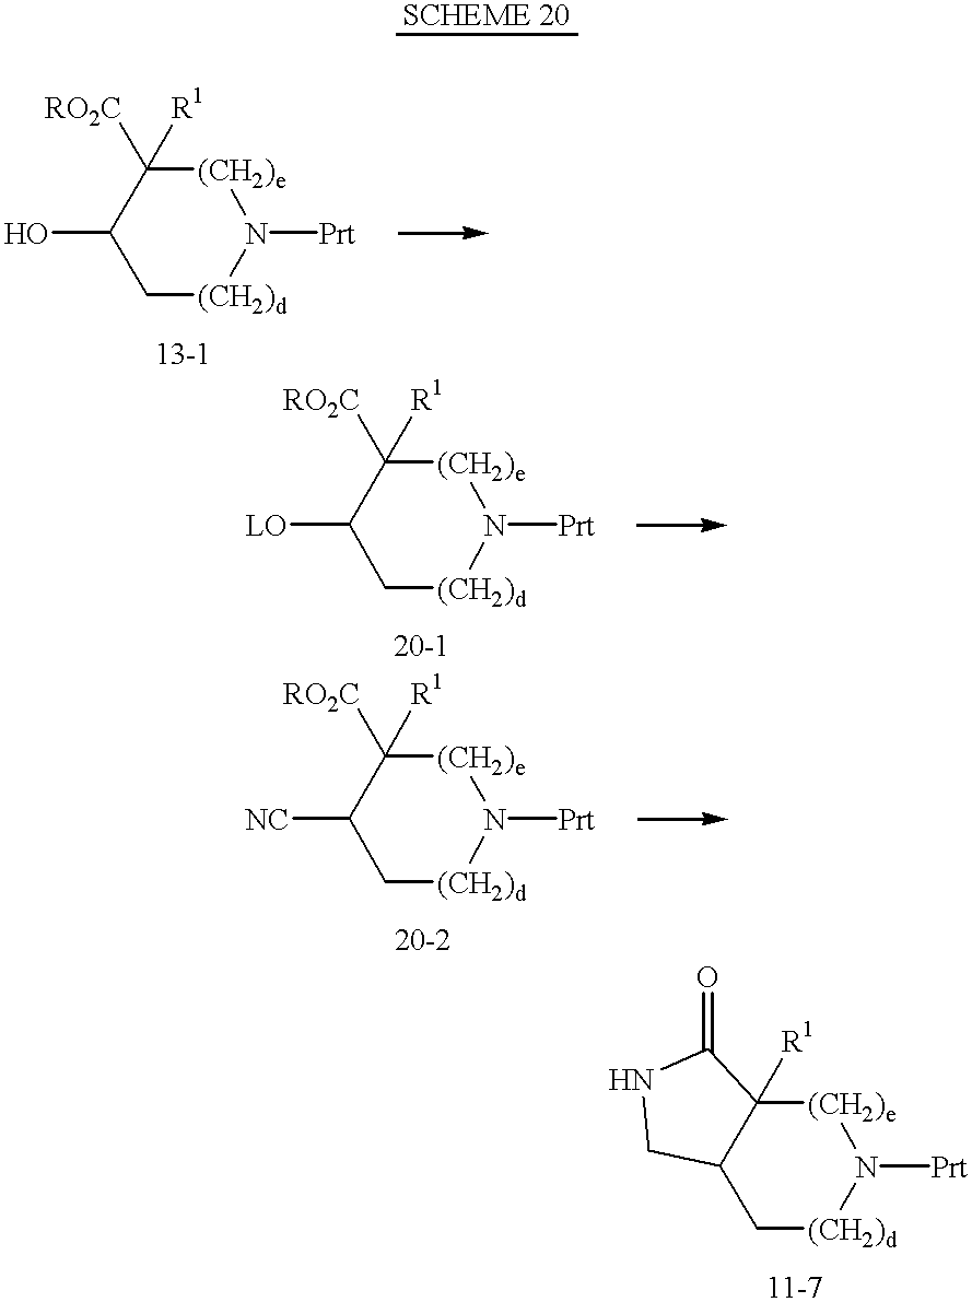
C1(O)C[(CH2)d]N([Prt])[(CH2)e]C1([RO2C])[R1].C1([LO])C[(CH2)d]N([Prt])[(CH2)e]C1([RO2C])[R1].C1([NC])C[(CH2)d]N([Prt])[(CH2)e]C1([RO2C])[R1].C12C[(CH2)d]N([Prt])[(CH2)e]C1([R1])C(=O)NC2
